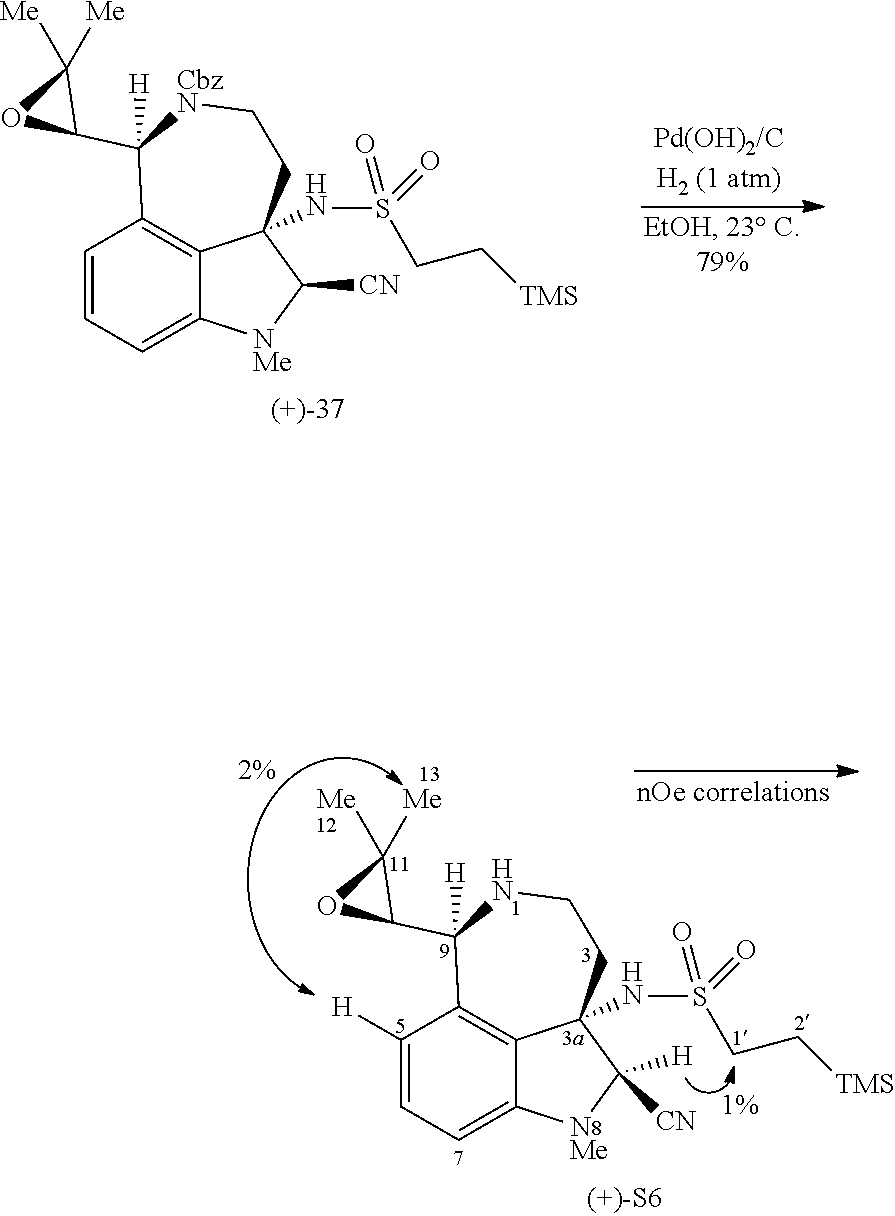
C1=CC=C2C3=C1C(C1C([Me])([Me])O1)([H])[CbzN]CCC3(NS(CC[TMS])(=O)=O)C([CN])[NMe]2.C1([H])=CC=C2C3=C1C(C1C([Me])([Me])O1)([H])NCCC3(NS(CC[TMS])(=O)=O)C([H])([CN])[NMe]2
